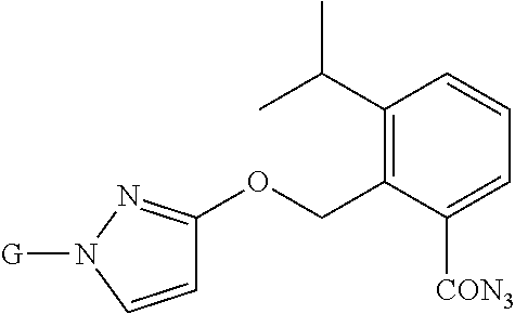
C1=CN([G])N=C1OCC1=C(C(C)C)C=CC=C1[CON3]
